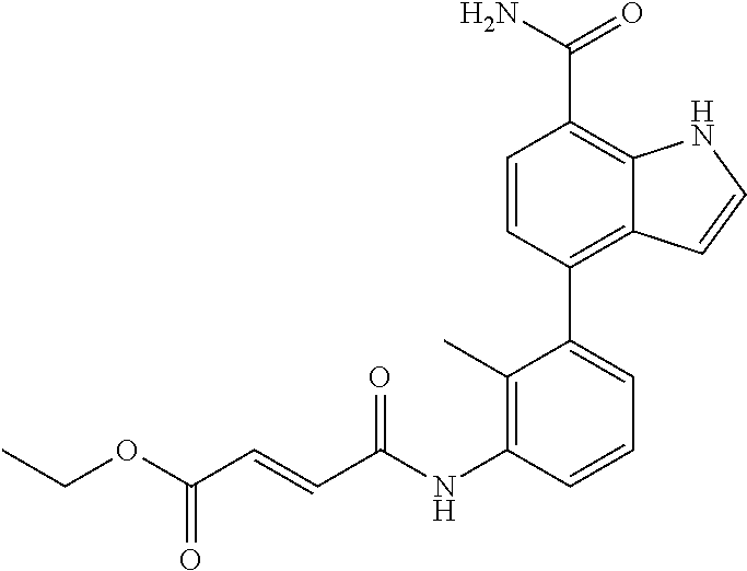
C1=CC(C2=CC=CC(NC(C=CC(OCC)=O)=O)=C2C)=C2C(=C1C(N)=O)NC=C2
